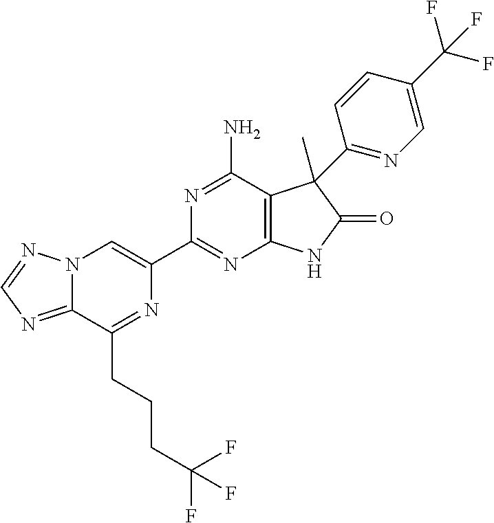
C12=NC=NN1C=C(C1=NC3=C(C(N)=N1)C(C)(C1=NC=C(C(F)(F)F)C=C1)C(=O)N3)N=C2CCCC(F)(F)F
